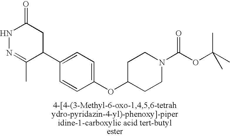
N1N=C(C)C(C2=CC=C(OC3CCN(C(=O)OC(C)(C)C)CC3)C=C2)CC1=O
